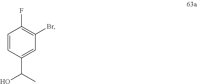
C1=CC(C(C)O)=CC(Br)=C1F
